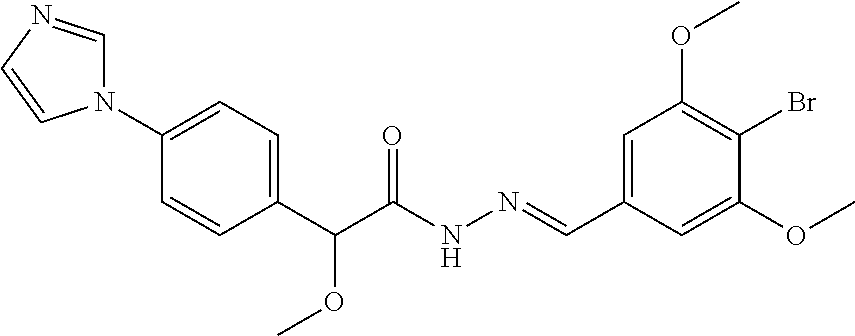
C1=C(C=NNC(C(OC)C2=CC=C(N3C=NC=C3)C=C2)=O)C=C(OC)C(Br)=C1OC
